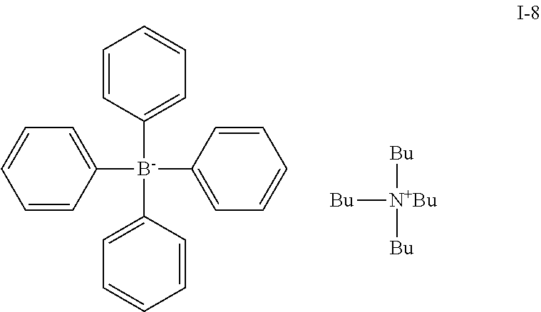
C1=CC([B-](C2=CC=CC=C2)(C2=CC=CC=C2)C2=CC=CC=C2)=CC=C1.[Bu][N+Bu]([Bu])[Bu]
